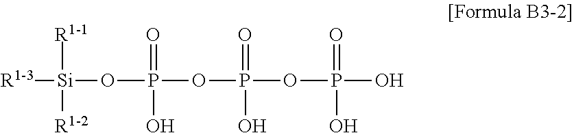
[R1-1][Si]([R1-2])(OP(=O)(O)OP(=O)(O)OP(O)(=O)O)[R1-3]
